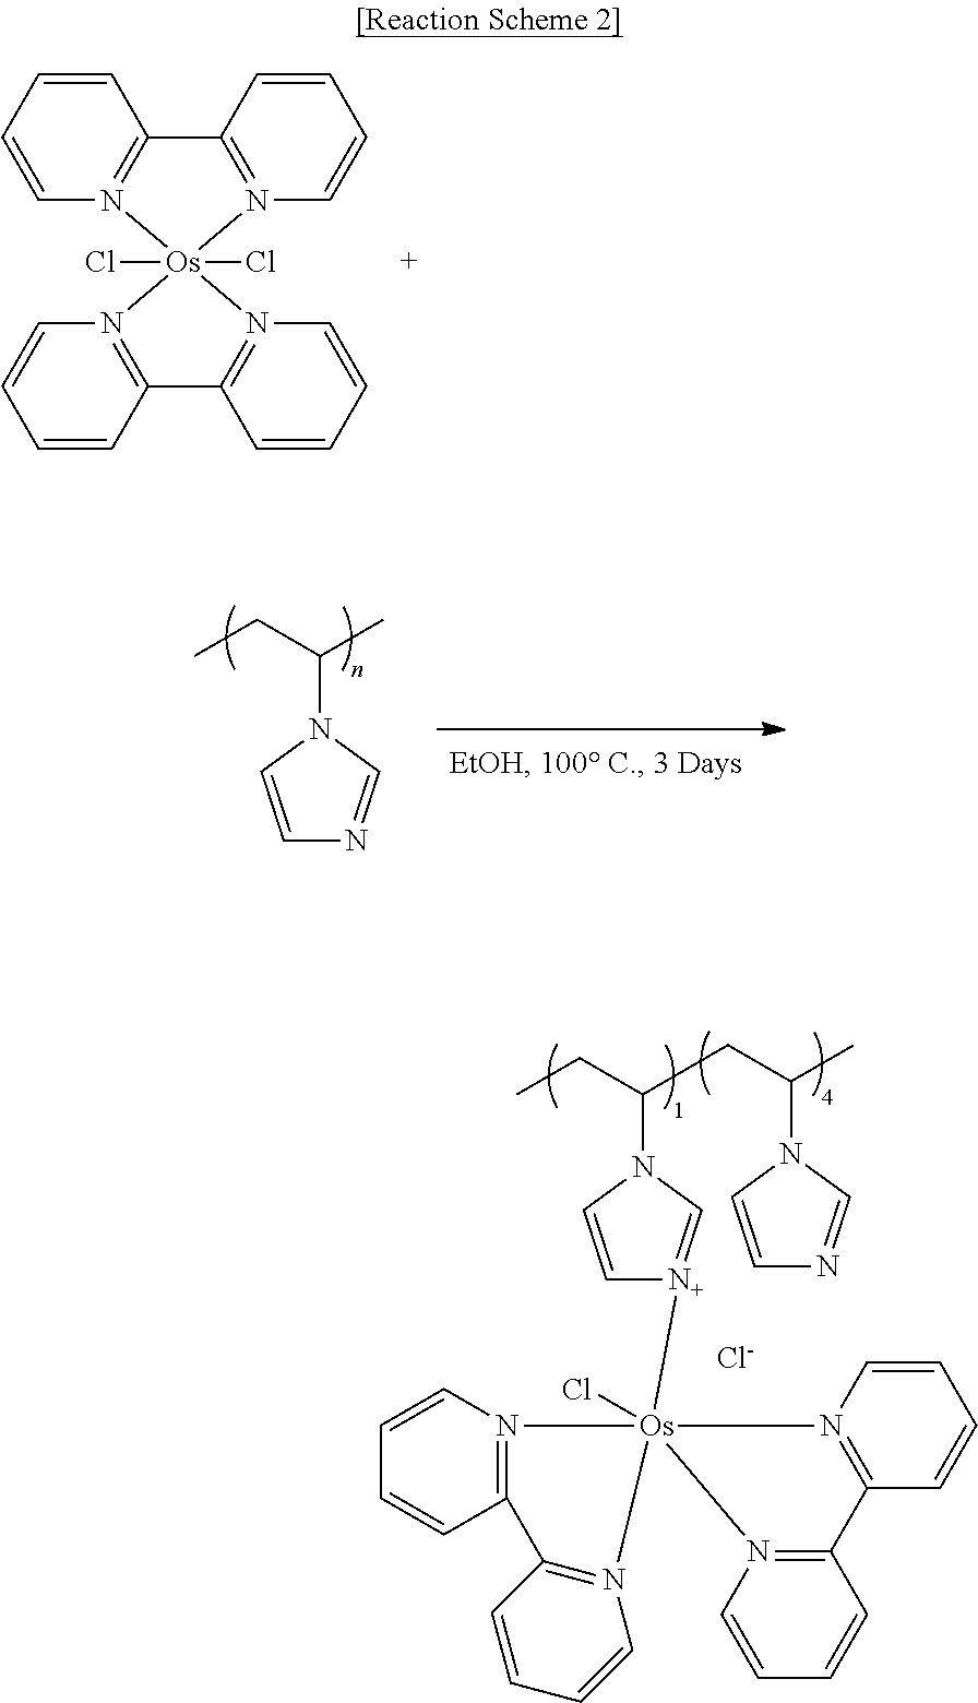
C1=CC=CN2=C1C1=N(C=CC=C1)[Os]21(Cl)(Cl)N2=C(C=CC=C2)C2=N1C=CC=C2.C(N1C=CN=C1)(C)CC.C(N1C=C[N+]([Os]23(Cl)(N4=C(C=CC=C4)C4=N2C=CC=C4)N2=C(C=CC=C2)C2=N3C=CC=C2)=C1)(CC)CC(N1C=CN=C1)C.[Cl-]
